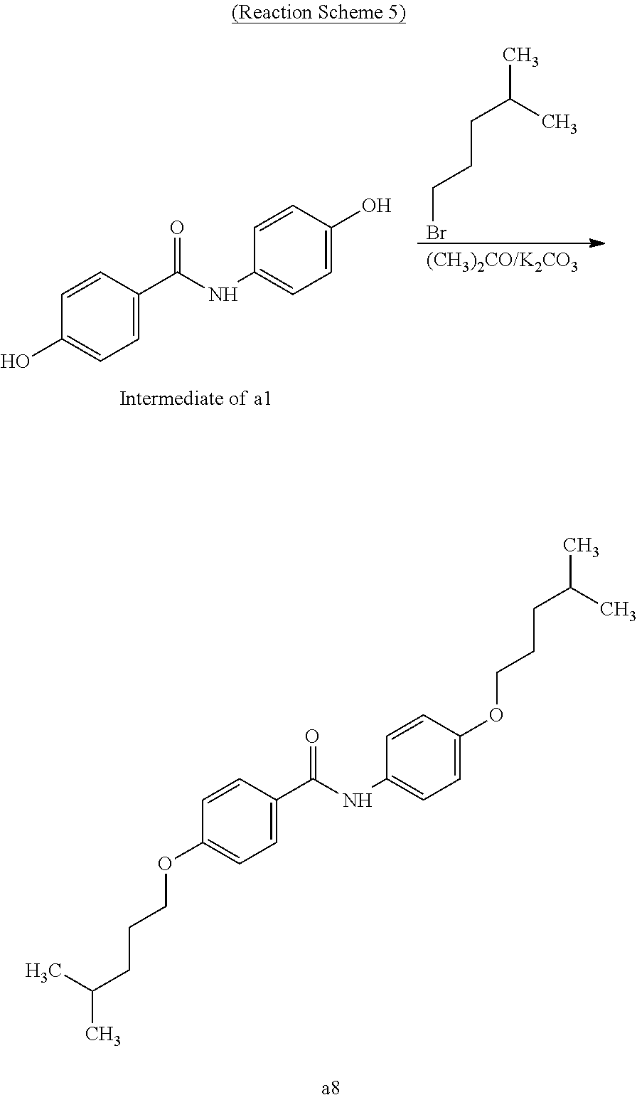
BrCCCC(C)C.C1=CC(C(NC2=CC=C(O)C=C2)=O)=CC=C1O.C1=CC(C(NC2=CC=C(OCCCC(C)C)C=C2)=O)=CC=C1OCCCC(C)C
